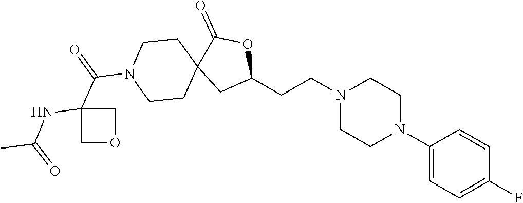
C1(N2CCN(CCC3OC(=O)C4(C3)CCN(C(C3(NC(C)=O)COC3)=O)CC4)CC2)=CC=C(F)C=C1
